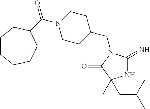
N1C(=N)N(CC2CCN(C(=O)C3CCCCCC3)CC2)C(=O)C1(CC(C)C)C
